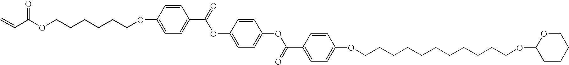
C=CC(OCCCCCCOC1=CC=C(C(=O)OC2=CC=C(OC(C3=CC=C(OCCCCCCCCCCCOC4CCCCO4)C=C3)=O)C=C2)C=C1)=O
